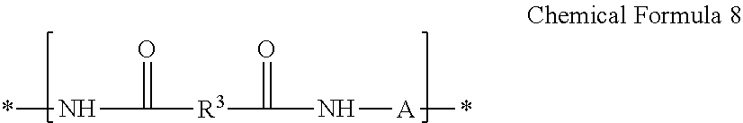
*NC([R3]C(N[A]*)=O)=O
